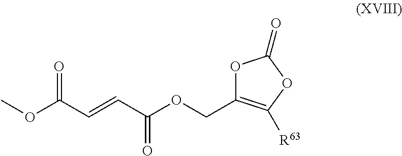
COC(C=CC(OCC1=C([R63])OC(=O)O1)=O)=O
